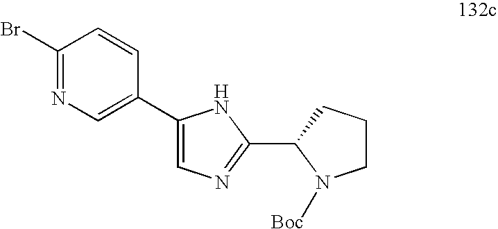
C1CCC(C2=NC=C(C3=CN=C(Br)C=C3)N2)N1[Boc]
